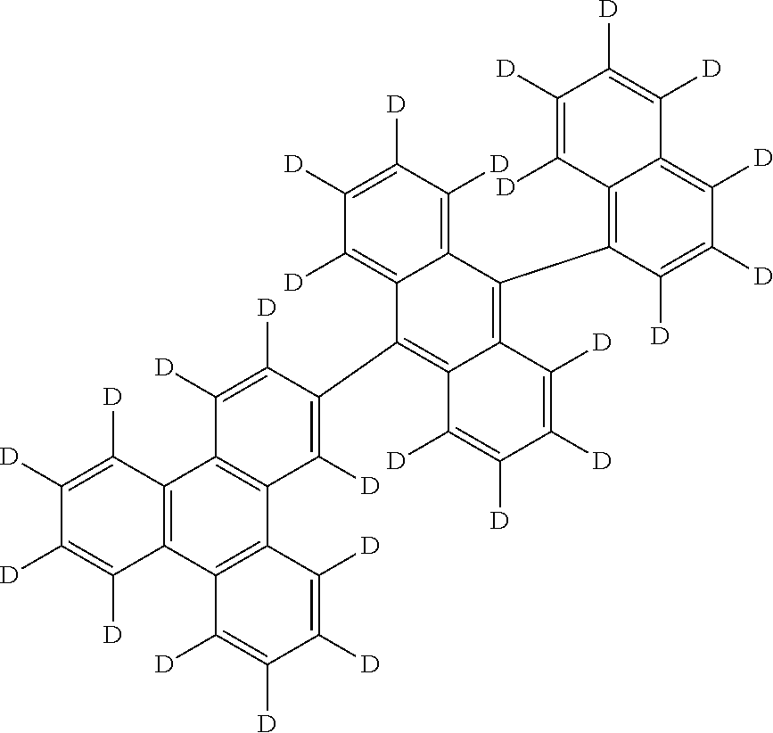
C1([D])=C([D])C2=C(C([D])=C1[D])C1=C(C3=C2C([D])=C([D])C(C2=C4C(=C(C5=C6C(=C([D])C([D])=C5[D])C([D])=C([D])C([D])=C6[D])C5=C([D])C([D])=C([D])C([D])=C25)C([D])=C([D])C([D])=C4[D])=C3[D])C([D])=C([D])C([D])=C1[D]
